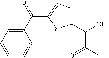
C1=CC(C(=O)C2=CC=C(C(C(=O)C)C)S2)=CC=C1
